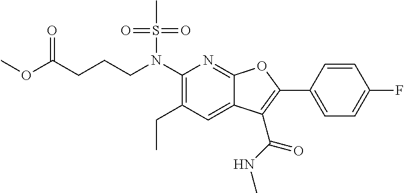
C1(N(CCCC(OC)=O)S(C)(=O)=O)=C(CC)C=C2C(=N1)OC(C1=CC=C(F)C=C1)=C2C(NC)=O
